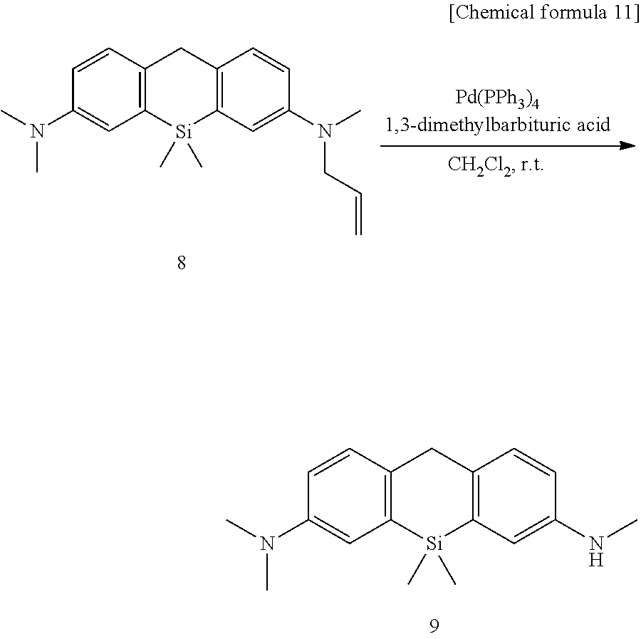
C1=CC2=C(C=C1N(C)C)[Si](C)(C)C1=C(C2)C=CC(NC)=C1.C1=CC2=C(C=C1N(C)C)[Si](C)(C)C1=C(C2)C=CC(N(C)CC=C)=C1
